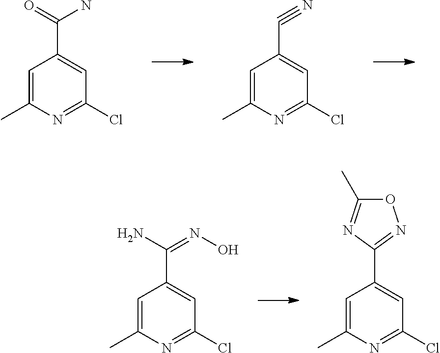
C1=C(C)N=C(Cl)C=C1C(N)=O.C1=C(C)N=C(Cl)C=C1C#N.C1=C(C)N=C(Cl)C=C1C(=NO)N.C1=C(C)N=C(Cl)C=C1C1=NOC(C)=N1
